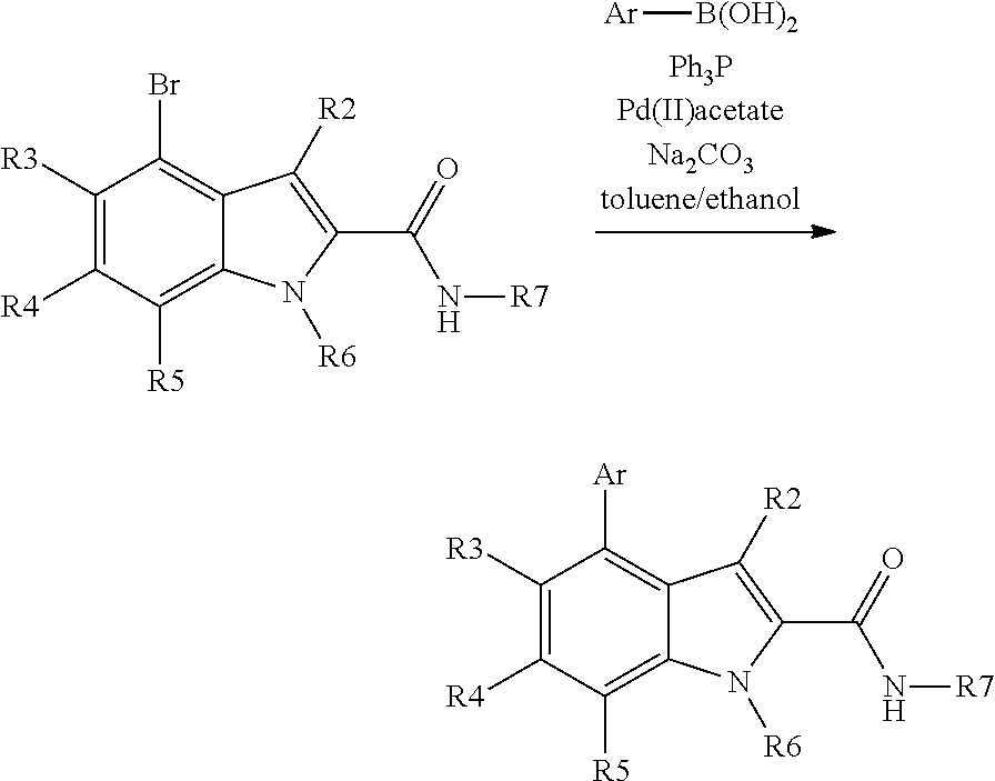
[Ar][B(OH)2].C1([R3])=C([R4])C([R5])=C2C(=C1Br)C([R2])=C(C(=O)N[R7])N2[R6].C1([R3])=C([R4])C([R5])=C2C(=C1[Ar])C([R2])=C(C(=O)N[R7])N2[R6]
